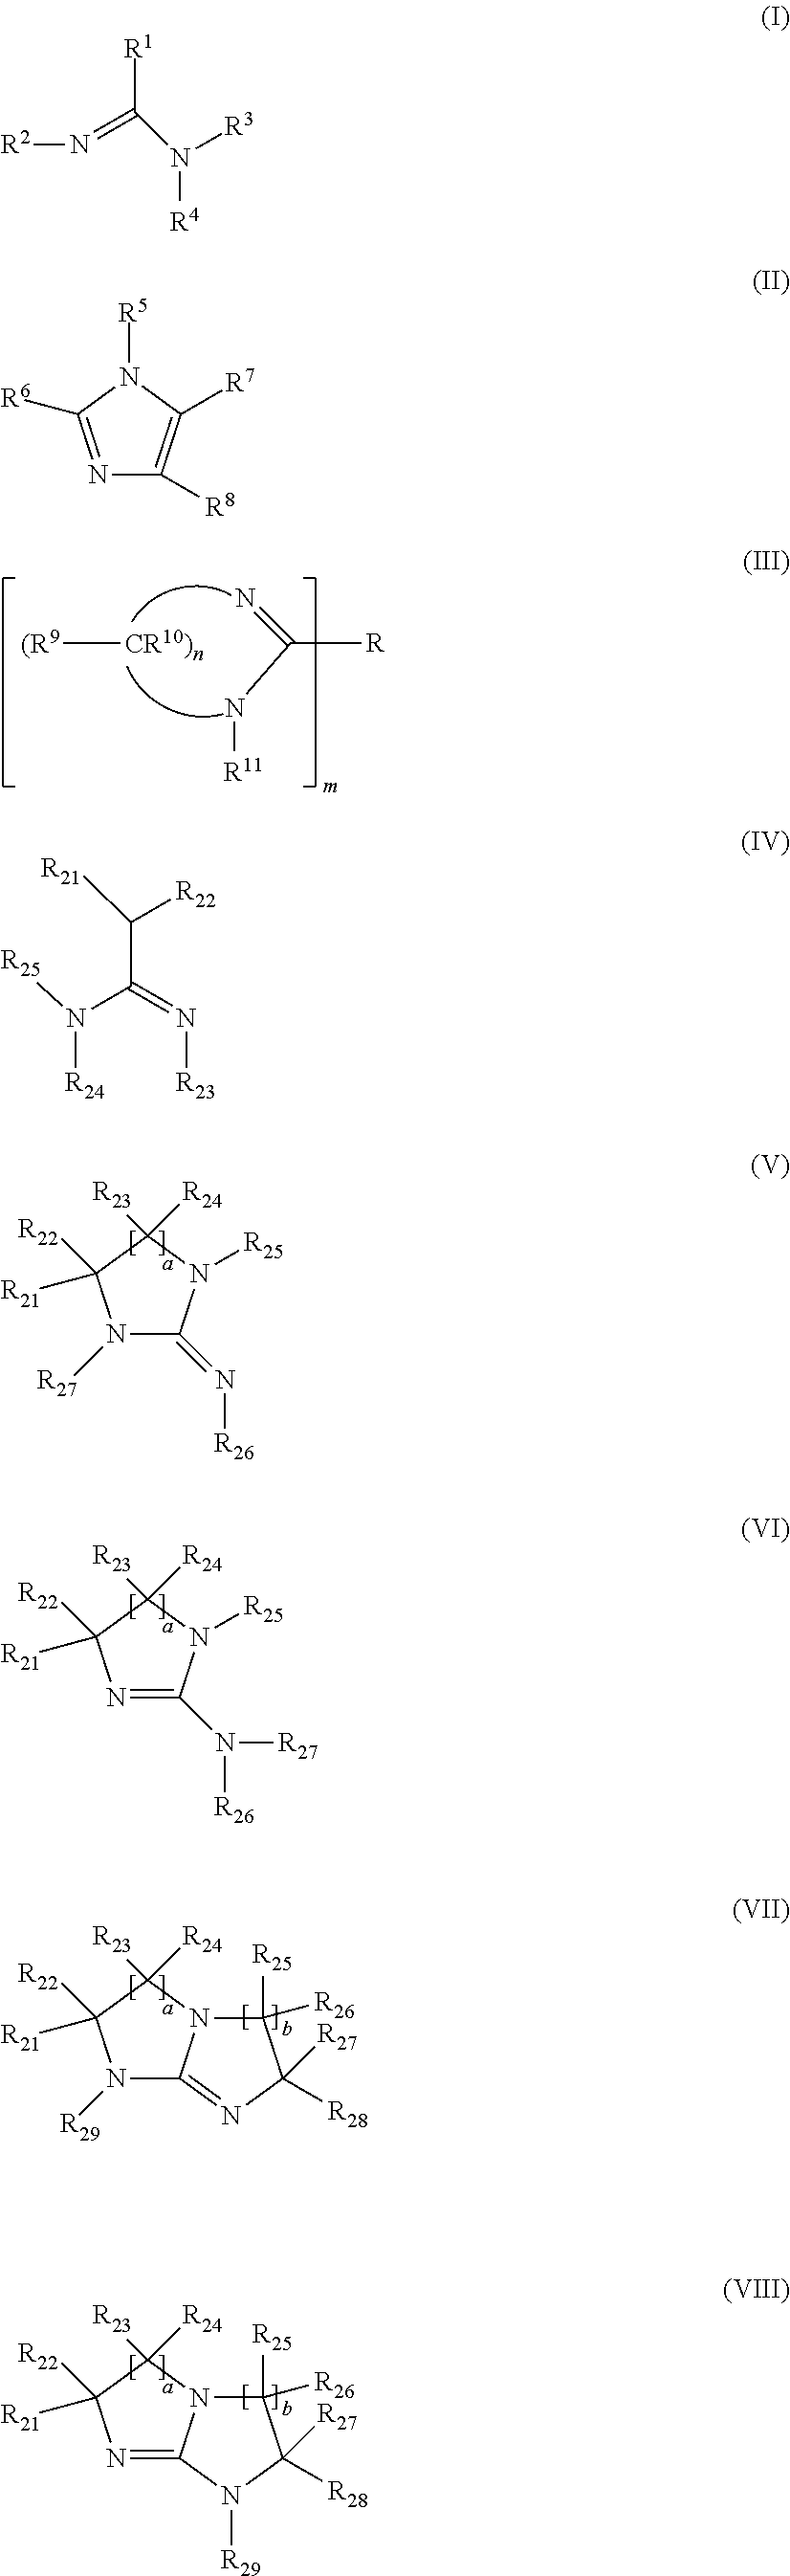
C([R])(N[R11])=N.[(R9][CR10)n].N1([R27])C(=N[R26])N([R25])C([R24])([R23])C1([R21])[R22].N1=C(N([R26])[R27])N([R25])C([R24])([R23])C1([R21])[R22].N1([R29])C2=NC([R27])([R28])C([R26])([R25])N2C([R24])([R23])C1([R21])[R22].N1=C2N(C([R24])([R23])C1([R21])[R22])C([R26])([R25])C([R27])([R28])N2[R29].[R1]C(N([R3])[R4])=N[R2].N1=C([R6])N([R5])C([R7])=C1[R8].C(C(N([R24])[R25])=N[R23])([R22])[R21]
